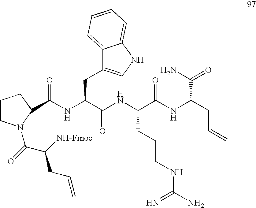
C12=CC=CC=C1NC=C2CC(NC(=O)C1N(C(=O)C([NH-Fmoc])CC=C)CCC1)C(NC(C(NC(CC=C)C(N)=O)=O)CCCNC(N)=N)=O
